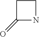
C1C(=O)NC1
